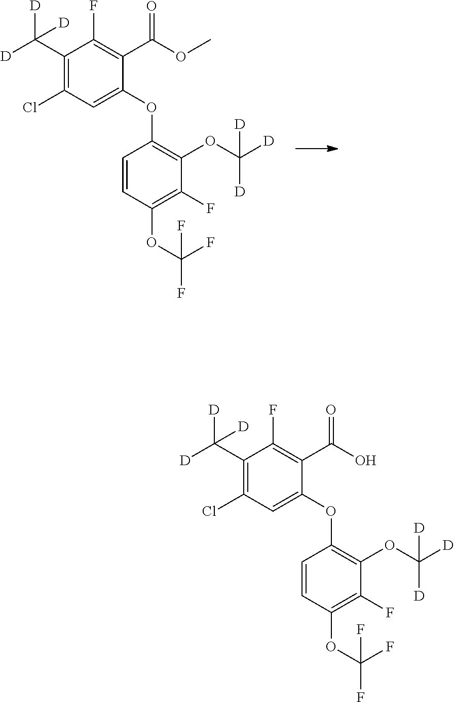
O(C1=C(OC([D])([D])[D])C(F)=C(OC(F)(F)F)C=C1)C1=CC(Cl)=C(C([D])([D])[D])C(F)=C1C(=O)OC.O(C1=C(OC([D])([D])[D])C(F)=C(OC(F)(F)F)C=C1)C1=CC(Cl)=C(C([D])([D])[D])C(F)=C1C(=O)O
